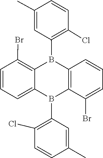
C1=C(C)C=CC(Cl)=C1B1C2=C(C(Br)=CC=C2)B(C2=C(Cl)C=CC(C)=C2)C2=CC=CC(Br)=C12
